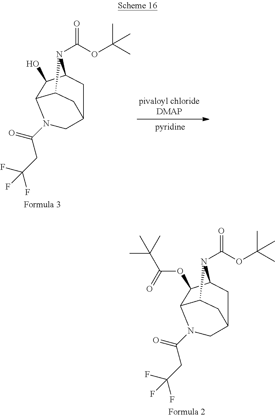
C12C(OC(C(C)(C)C)=O)C3N(C(OC(C)(C)C)=O)C1CC(C3)CN2C(CC(F)(F)F)=O.C12C(O)C3N(C(OC(C)(C)C)=O)C1CC(C3)CN2C(CC(F)(F)F)=O
